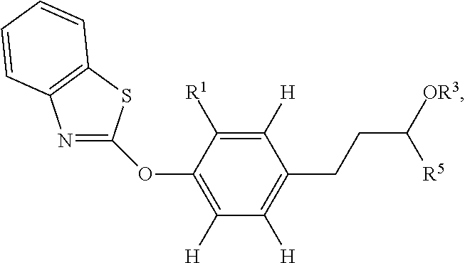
C1(OC2=C([H])C([H])=C(CCC([OR3])[R5])C([H])=C2[R1])=NC2=C(S1)C=CC=C2
